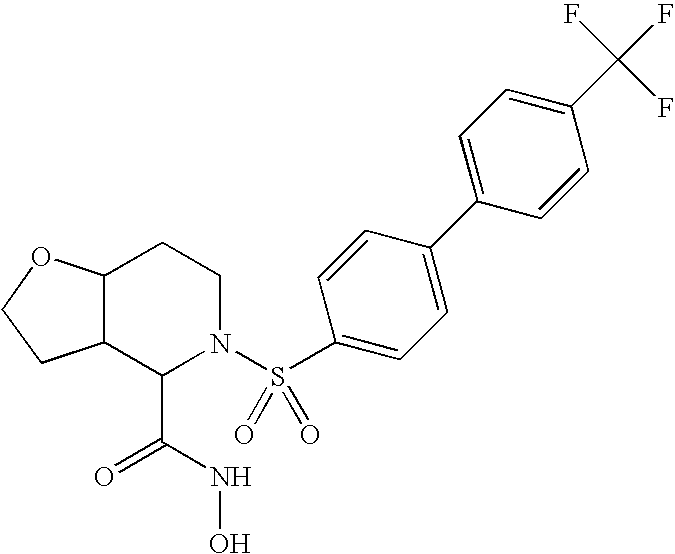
C12C(C(C(NO)=O)N(S(C3=CC=C(C4=CC=C(C(F)(F)F)C=C4)C=C3)(=O)=O)CC1)CCO2
